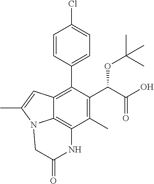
C1=CC(C2=C3C4=C(C(C)=C2C(C(=O)O)OC(C)(C)C)NC(=O)CN4C(C)=C3)=CC=C1Cl
